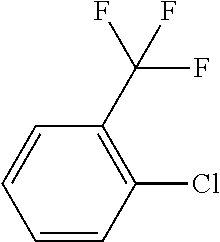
C1(C(F)(F)F)=C(Cl)C=CC=C1
